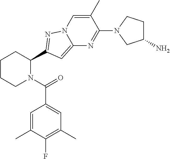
C1CCN(C(=O)C2=CC(C)=C(F)C(C)=C2)C(C2=NN3C(=C2)N=C(N2CC(N)CC2)C(C)=C3)C1
